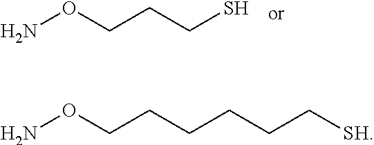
NOCCCS.NOCCCCCC[SH]
